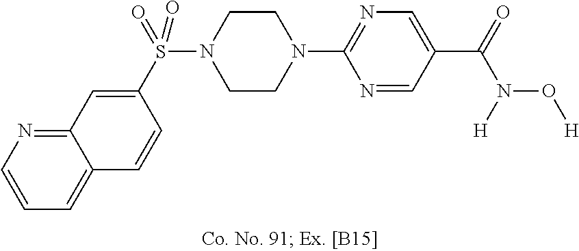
C1N(S(=O)(C2=CC3=NC=CC=C3C=C2)=O)CCN(C2=NC=C(C(N(O[H])[H])=O)C=N2)C1
